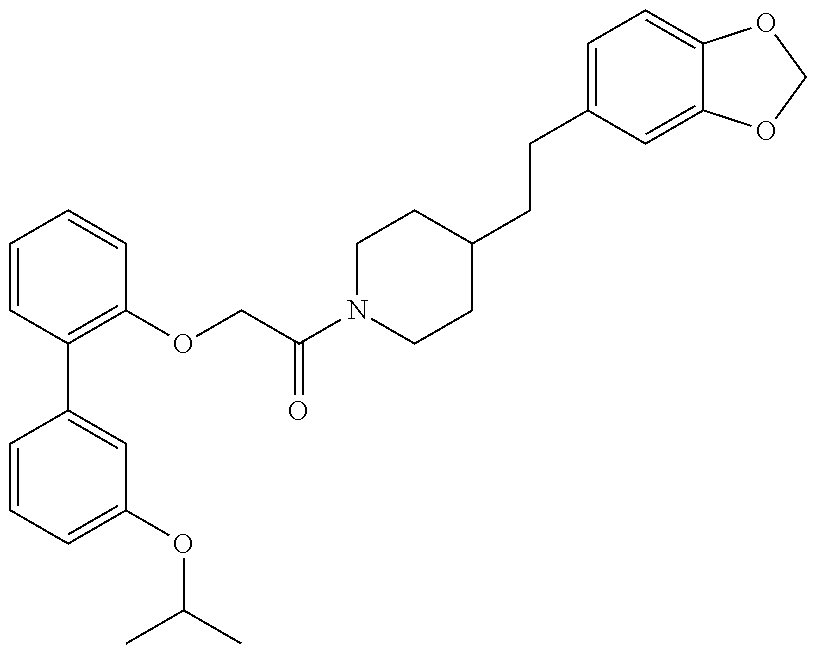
C1=CC=C(OC(C)C)C=C1C1=C(OCC(N2CCC(CCC3=CC=C4C(=C3)OCO4)CC2)=O)C=CC=C1
